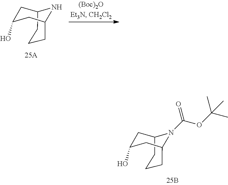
C1C(O)CC2N(C(OC(C)(C)C)=O)C1CCC2.C1C(O)CC2NC1CCC2
